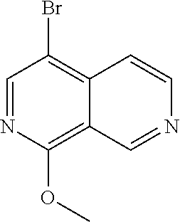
C1=NC(OC)=C2C(=C1Br)C=CN=C2
